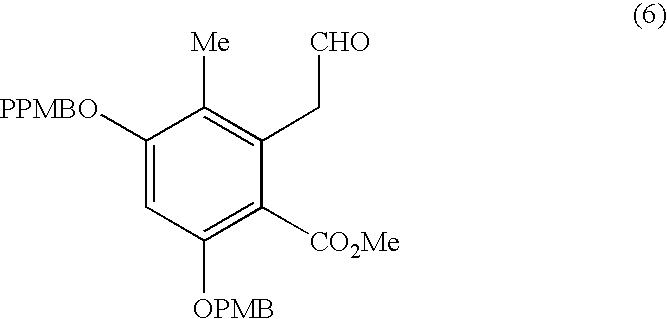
C1([PPMBO])=CC([OPMB])=C([CO2Me])C(C[CHO])=C1[Me]
